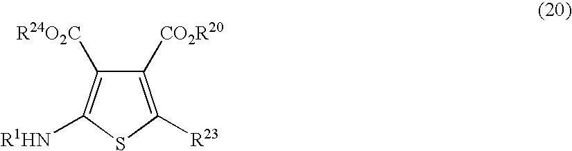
C1([CO2R20])=C([R23])SC([R1HN])=C1[R24O2C]
